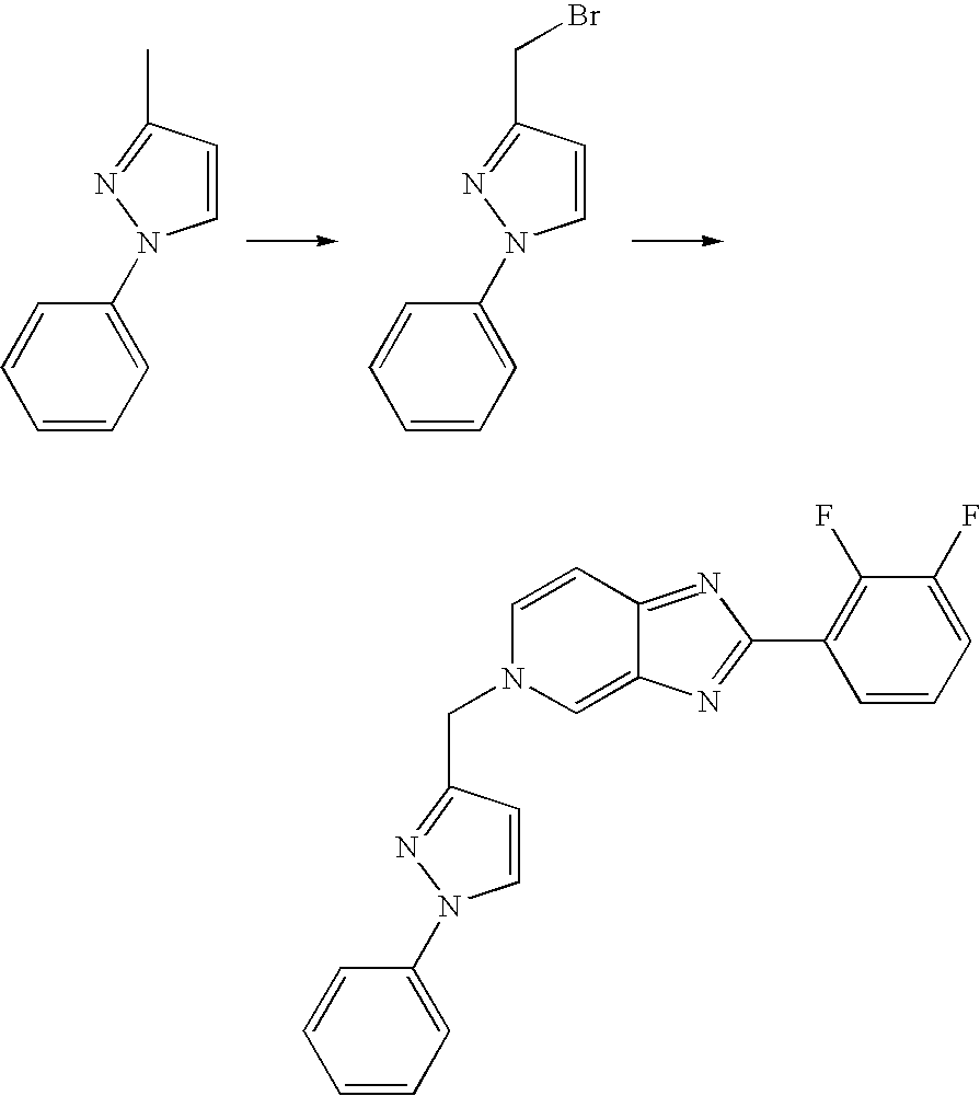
C1=CC=CC=C1N1C=CC(C)=N1.C1=CC=CC=C1N1C=CC(CBr)=N1.C1=CC=CC=C1N1C=CC(CN2C=C3C(=NC(C4=C(F)C(F)=CC=C4)=N3)C=C2)=N1
